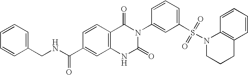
C12=C(C=CC(C(=O)NCC3=CC=CC=C3)=C1)C(=O)N(C1=CC(S(N3CCCC4=C3C=CC=C4)(=O)=O)=CC=C1)C(=O)N2
